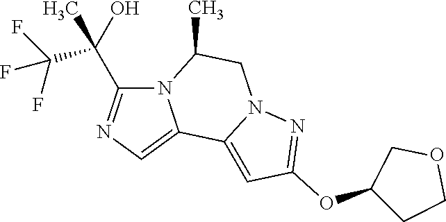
N12C(C(C(F)(F)F)(O)C)=NC=C1C1=CC(OC3CCOC3)=NN1CC2C
